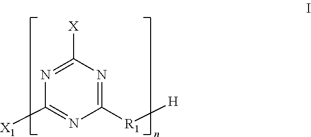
C1([X])=NC([X1])=NC([R1][H])=N1
